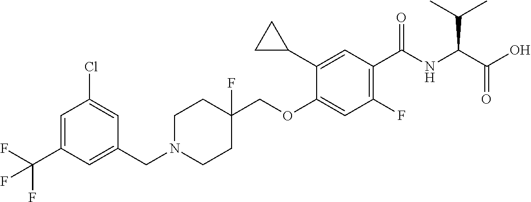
C1=C(C(F)(F)F)C=C(CN2CCC(COC3=CC(F)=C(C(=O)NC(C(C)C)C(=O)O)C=C3C3CC3)(F)CC2)C=C1Cl
